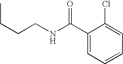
C1=C(C(=O)NCCCC)C(Cl)=CC=C1
